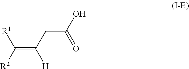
C(=C(CC(O)=O)[H])([R2])[R1]
